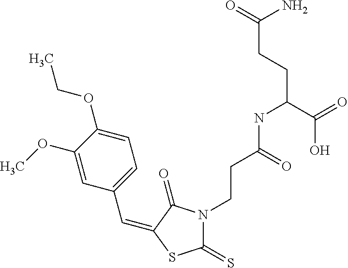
C(C1=CC=C(OCC)C(OC)=C1)=C1C(=O)N(CCC(NC(C(O)=O)CCC(=O)N)=O)C(=S)S1
